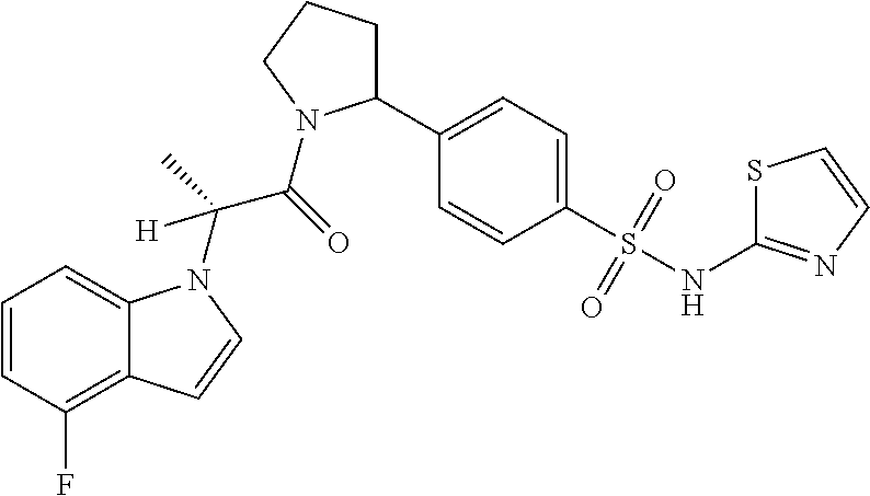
C1=CC(F)=C2C(=C1)N(C(C(=O)N1C(C3=CC=C(S(NC4=NC=CS4)(=O)=O)C=C3)CCC1)(C)[H])C=C2
